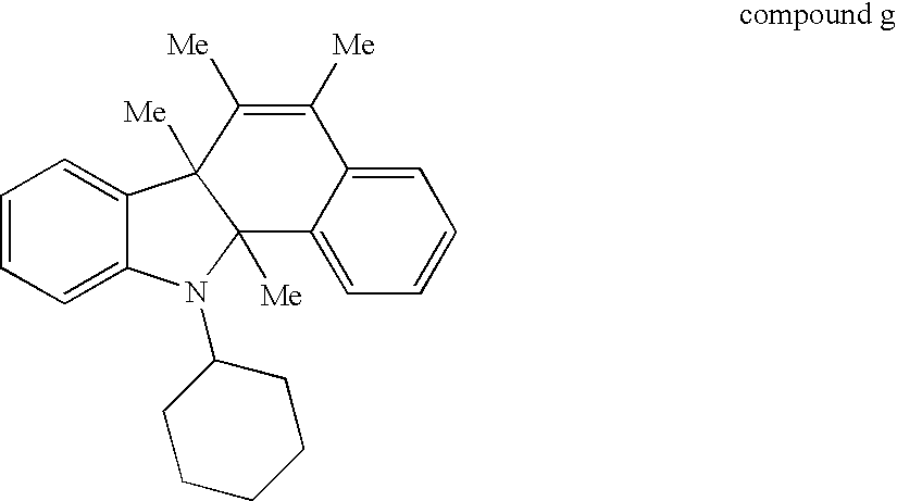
C1=CC=C2C(=C1)C1([Me])C([Me])=C([Me])C3=CC=CC=C3C1([Me])N2C1CCCCC1
